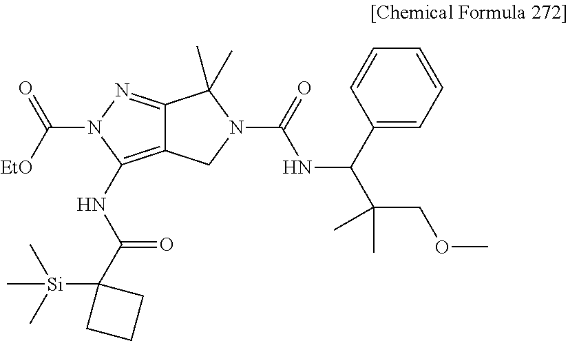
C12=NN(C(=O)[EtO])C(NC(=O)C3([Si](C)(C)C)CCC3)=C1CN(C(NC(C1=CC=CC=C1)C(COC)(C)C)=O)C2(C)C
